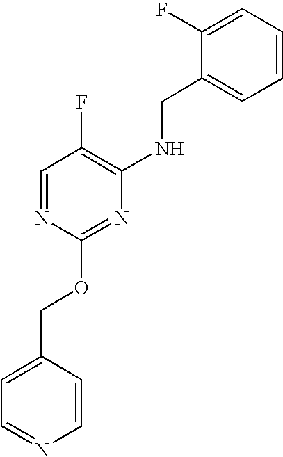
C1=CC=C(F)C(CNC2=C(F)C=NC(OCC3=CC=NC=C3)=N2)=C1
